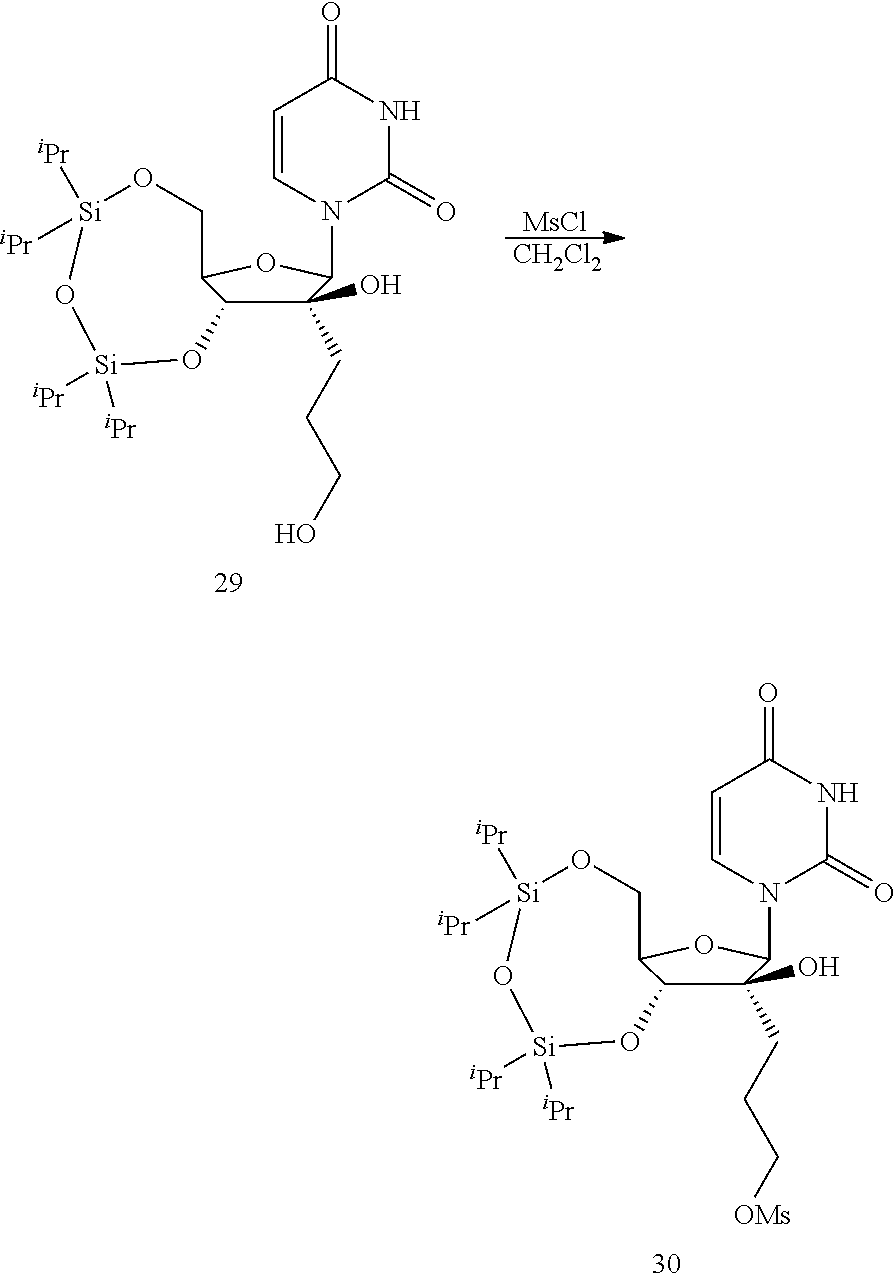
C1(CCCO)(O)C2C(OC1N1C(=O)NC(=O)C=C1)CO[Si]([iPr])([iPr])O[Si]([iPr])([iPr])O2.[MsCl].[CH2Cl2].C1(CCC[OMs])(O)C2C(OC1N1C(=O)NC(=O)C=C1)CO[Si]([iPr])([iPr])O[Si]([iPr])([iPr])O2
